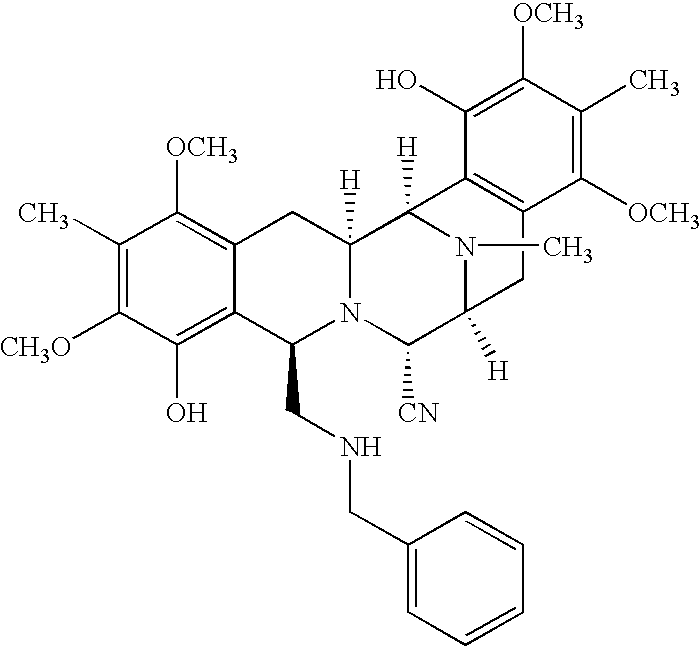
C1(C)=C([CH3O])C(O)=C2C(=C1[OCH3])CC1([H])N(C2CNCC2=CC=CC=C2)C([CN])C2([H])N(C)C1([H])C1=C(C2)C([OCH3])=C(C)C([OCH3])=C1O
